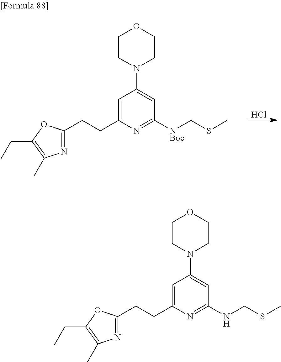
C1=C(CCC2=NC(C)=C(CC)O2)N=C([NBoc]CSC)C=C1N1CCOCC1.Cl.C1=C(CCC2=NC(C)=C(CC)O2)N=C(NCSC)C=C1N1CCOCC1
